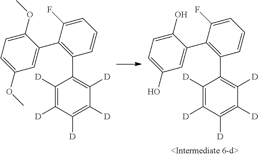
C1([D])=C([D])C([D])=C(C2=C(C3=CC(OC)=CC=C3OC)C(F)=CC=C2)C([D])=C1[D].C1([D])=C([D])C([D])=C(C2=C(C3=CC(O)=CC=C3O)C(F)=CC=C2)C([D])=C1[D]
